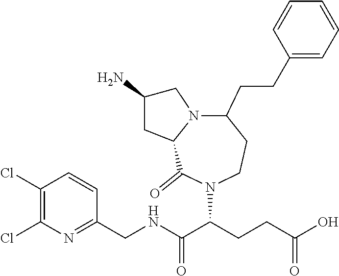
C1(CNC(C(CCC(O)=O)N2C(=O)C3N(C(CCC4=CC=CC=C4)CC2)CC(N)C3)=O)=NC(Cl)=C(Cl)C=C1
